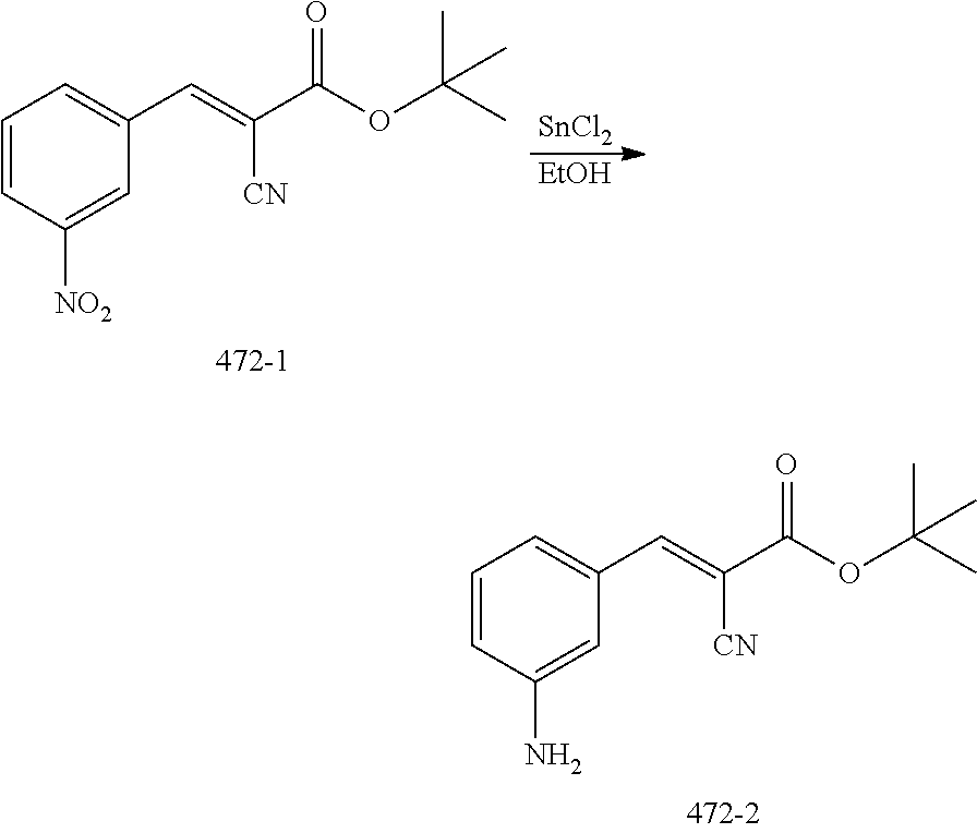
C1=CC([NO2])=CC(C=C(C(OC(C)(C)C)=O)[CN])=C1.[SnCl2].[EtOH].C1=CC(N)=CC(C=C(C(OC(C)(C)C)=O)[CN])=C1
